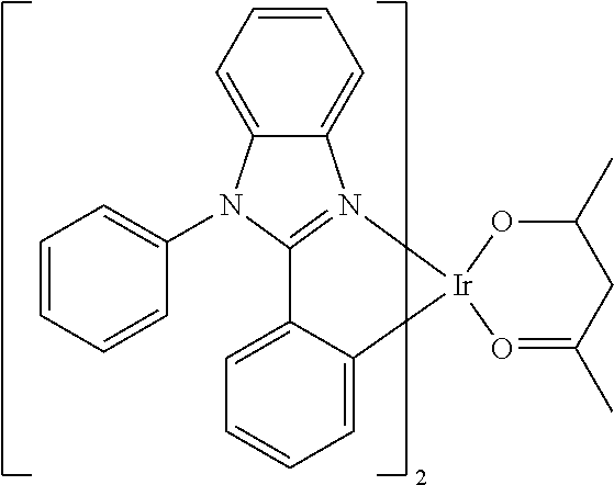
C12=CC=CC=C1N1=C(N2C2=CC=CC=C2)C2=CC=CC=C2[Ir]12O=C(C)CC(C)O2
